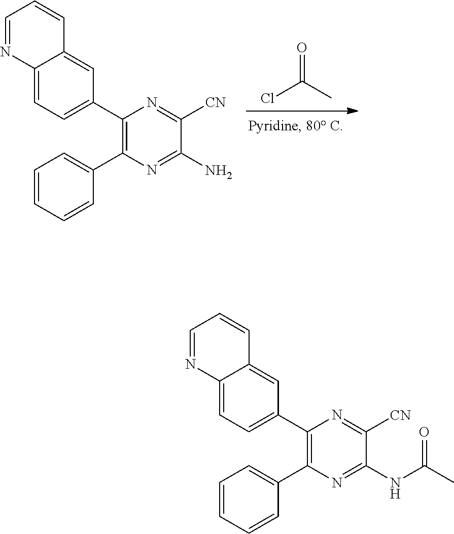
C1(C2=C(C3=CC=CC=C3)N=C(NC(C)=O)C([CN])=N2)=CC=C2C(=C1)C=CC=N2.C1(C2=C(C3=CC=CC=C3)N=C(N)C([CN])=N2)=CC=C2C(=C1)C=CC=N2.ClC(C)=O
